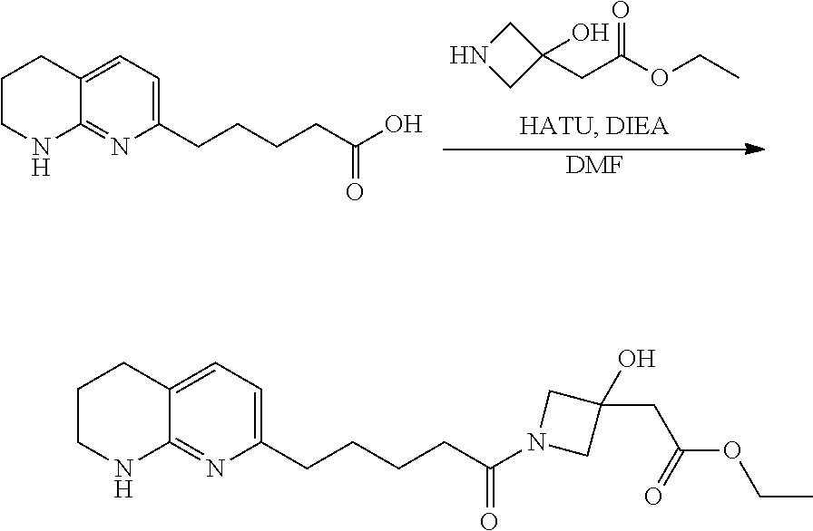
C1NCC1(CC(OCC)=O)O.[DMF].C1CNC2=NC(CCCCC(O)=O)=CC=C2C1.C1CNC2=NC(CCCCC(N3CC(CC(OCC)=O)(O)C3)=O)=CC=C2C1
